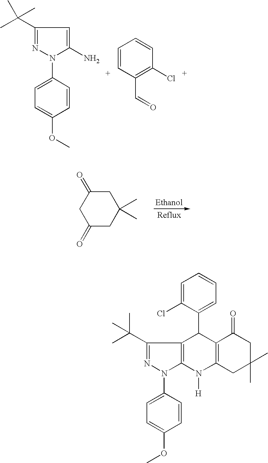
C1(C(C)(C)C)=NN(C2=CC=C(OC)C=C2)C(N)=C1.C1=CC(C=O)=C(Cl)C=C1.C1(=O)CC(C)(C)CC(=O)C1.C1=C(Cl)C(C2C3=C(N([H])C4=C2C(C(C)(C)C)=NN4C2=CC=C(OC)C=C2)CC(C)(C)CC3=O)=CC=C1
